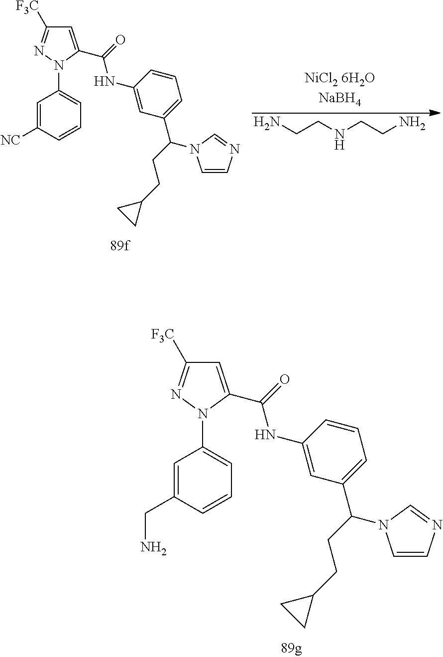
C1=C(CN)C=CC=C1N1C(C(=O)NC2=CC(C(CCC3CC3)N3C=CN=C3)=CC=C2)=CC([F3C])=N1.C(CNCCN)N.C1=C([NC])C=CC=C1N1C(C(=O)NC2=CC(C(CCC3CC3)N3C=CN=C3)=CC=C2)=CC([F3C])=N1
